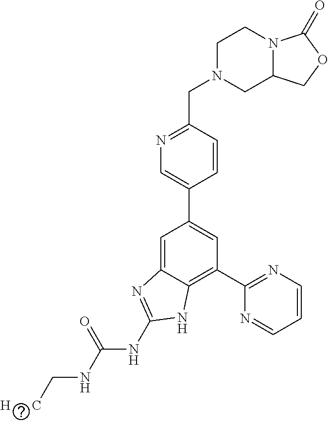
C1=CC(CN2CC3N(CC2)C(=O)OC3)=NC=C1C1=CC(C2=NC=CC=N2)=C2C(=C1)N=C(NC(NC[H      C])=O)N2
